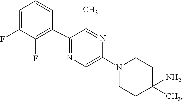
C1C(N)(C)CCN(C2=CN=C(C3=C(F)C(F)=CC=C3)C(C)=N2)C1
